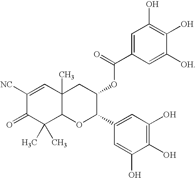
C1([NC])=CC2(C)C(C(C)(C)C1=O)OC(C1=CC(O)=C(O)C(O)=C1)C(OC(C1=CC(O)=C(O)C([OH])=C1)=O)C2
